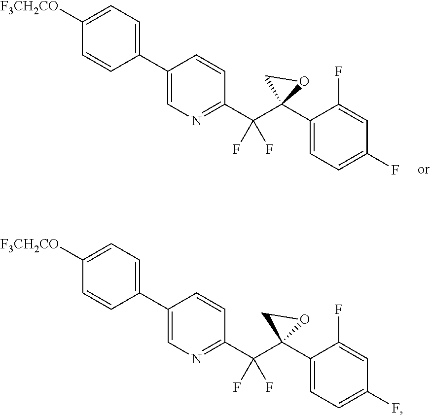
C1(C2=CC=C([F3CH2CO])C=C2)=CN=C(C(C2(C3=CC=C(F)C=C3F)OC2)(F)F)C=C1.C1(C2=CC=C([F3CH2CO])C=C2)=CN=C(C(C2(C3=CC=C(F)C=C3F)OC2)(F)F)C=C1
